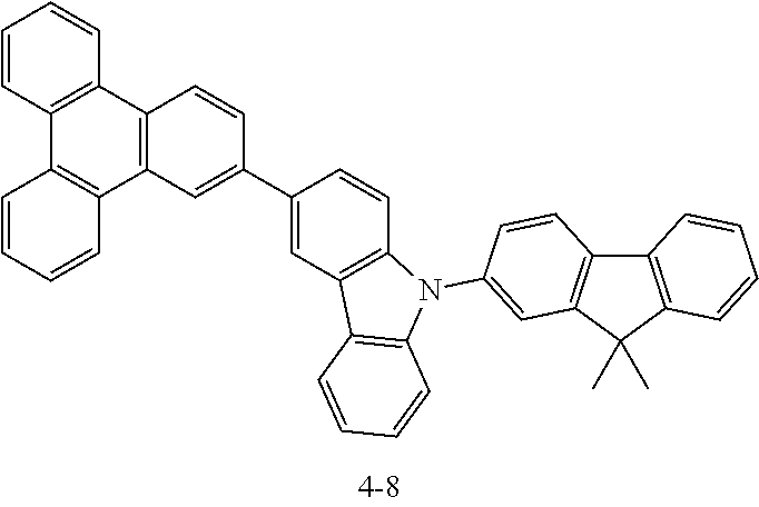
C1=CC2=C(C=C1)C1=C(C3=C2C=CC=C3)C=C(C2=CC3=C(C=C2)N(C2=CC4=C(C5=C(C4(C)C)C=CC=C5)C=C2)C2=C3C=CC=C2)C=C1
